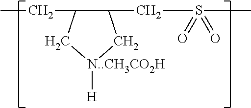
CCC1C(CS(=O)(=O)C)C[N..CH3CO2H]([H])C1
